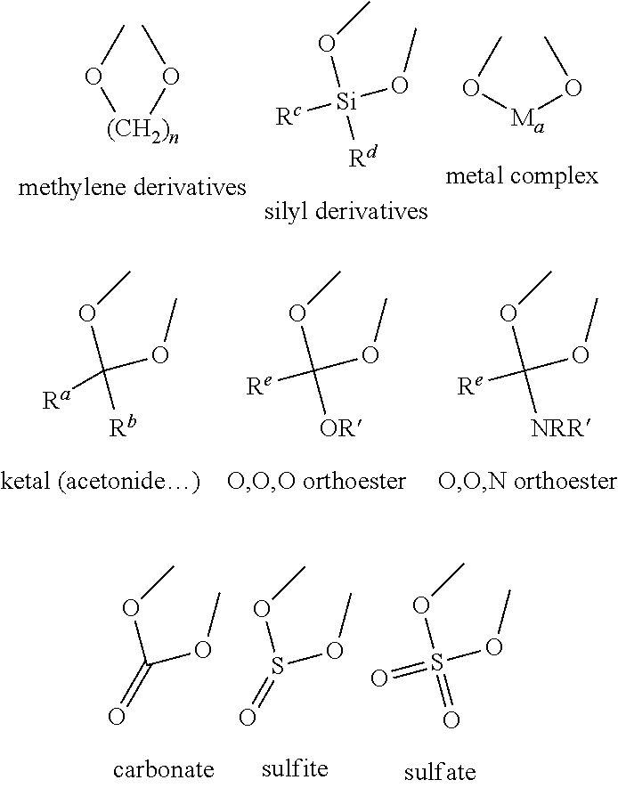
O([Ma]OC)C.CO[(CH2)n]OC.[Si](OC)([Rc])(OC)[Rd].C(OC)([Ra])(OC)[Rb].C(OC)([Re])(OC)[OR].C(OC)([Re])(OC)[NRR].S(OC)(OC)(=O)=O.S(OC)(OC)=O.C(OC)(OC)=O
